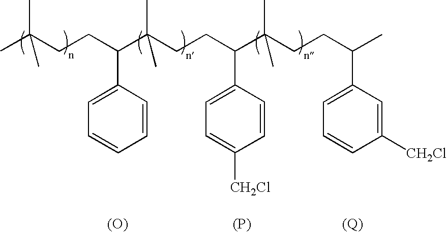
CC(CCC(C(CCC(C(CCC(C)C1=CC=CC([CH2Cl])=C1)(C)C)C1=CC=C([CH2Cl])C=C1)(C)C)C1=CC=CC=C1)(C)C.[(O)].[(P)].[(Q)]
